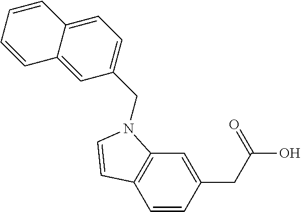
C1=CC(CC(O)=O)=CC2=C1C=CN2CC1=CC=C2C(=C1)C=CC=C2
